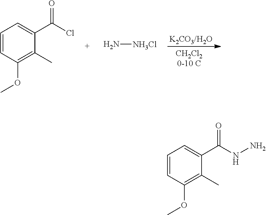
C1=CC(OC)=C(C)C(C(Cl)=O)=C1.N[NH3Cl].C1=CC(OC)=C(C)C(C(NN)=O)=C1
